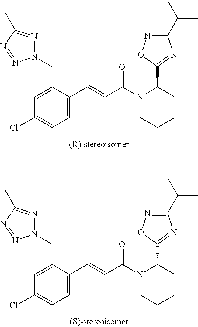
N1(CC2=CC(Cl)=CC=C2C=CC(N2CCCCC2C2=NC(C(C)C)=NO2)=O)N=C(C)N=N1.N1(CC2=CC(Cl)=CC=C2C=CC(N2CCCCC2C2=NC(C(C)C)=NO2)=O)N=C(C)N=N1
